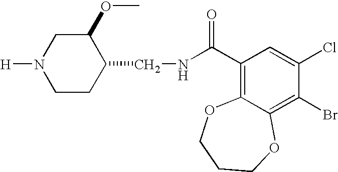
[H]N1CCC(CNC(C2=C3C(=C(Br)C(Cl)=C2)OCCCO3)=O)C(OC)C1
